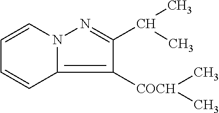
C12=C([COCH](C)C)C(C(C)C)=NN1C=CC=C2
